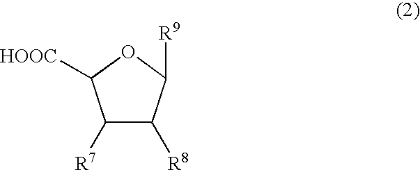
C1([R7])C([R8])C([R9])OC1[HOOC]
